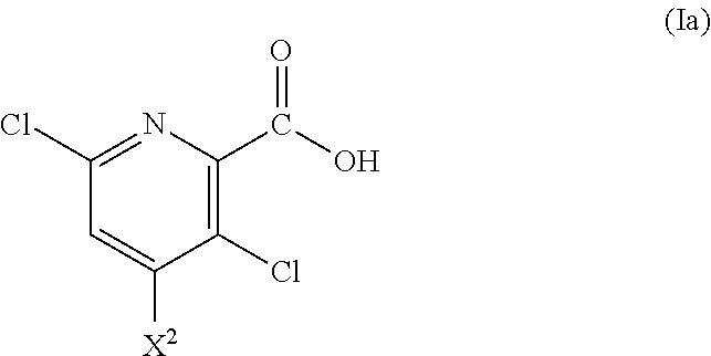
C1(Cl)=C(C(O)=O)N=C(Cl)C=C1[X2]
